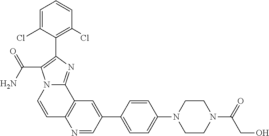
C12=C(C=C(C3=CC=C(N4CCN(C(CO)=O)CC4)C=C3)C=N1)C1=NC(C3=C(Cl)C=CC=C3Cl)=C(C(N)=O)N1C=C2
